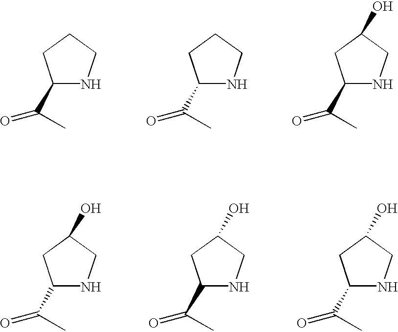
C1(C(C)=O)NCCC1.C1(C(C)=O)NCCC1.C1(C(C)=O)NCC(O)C1.C1(C(C)=O)NCC(O)C1.C1(C(C)=O)NCC(O)C1.C1(C(C)=O)NCC(O)C1
